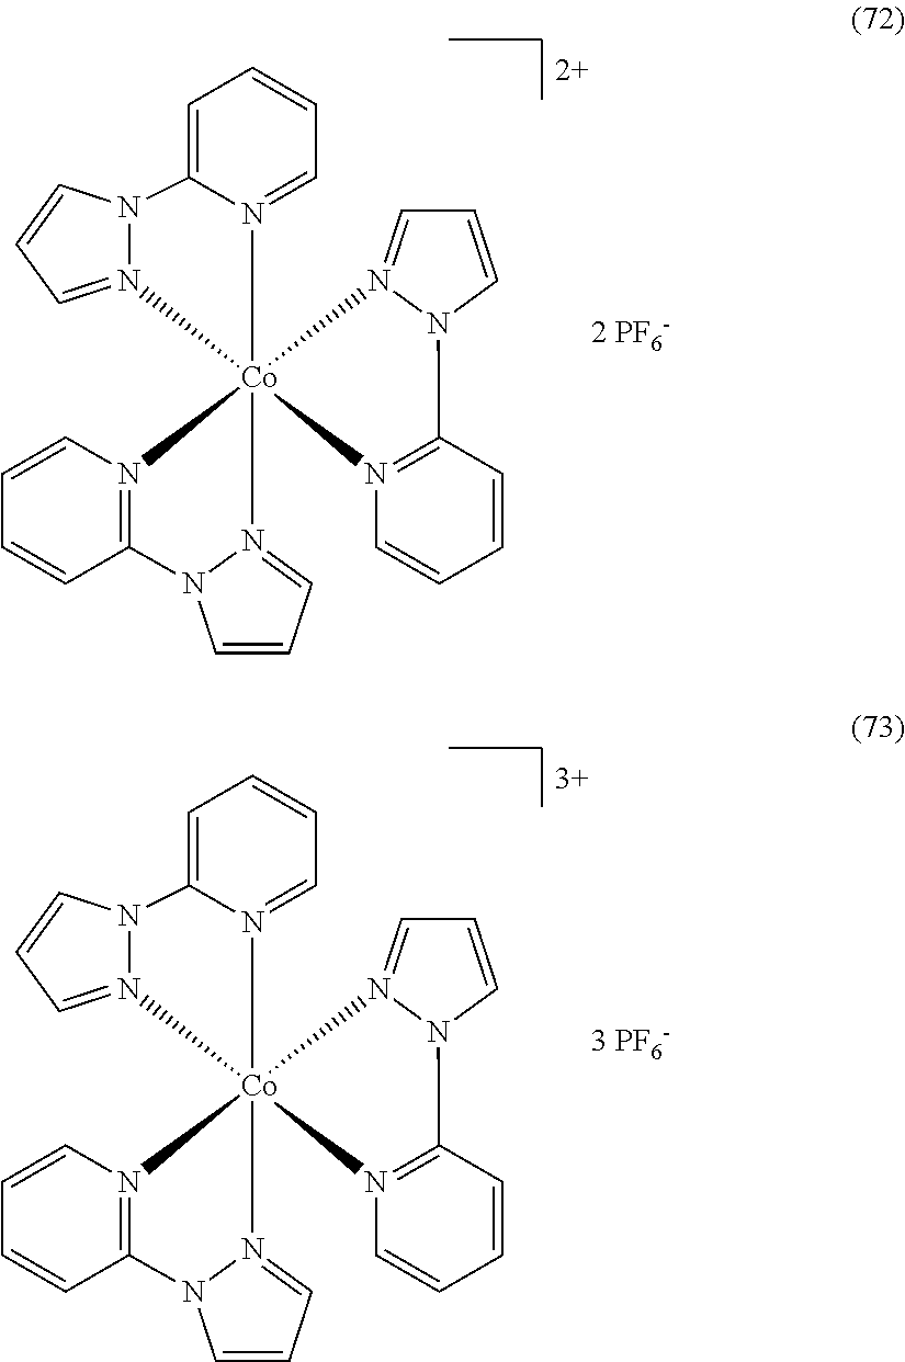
C1=CC2=N(C=C1)[Co]13(N4=CC=CC=C4N4N1=CC=C4)(N1=CC=CN21)N1=C(C=CC=C1)N1N3=CC=C1.C1=CC2=N(C=C1)[Co]13(N4=CC=CC=C4N4N1=CC=C4)(N1=CC=CN21)N1=C(C=CC=C1)N1N3=CC=C1
